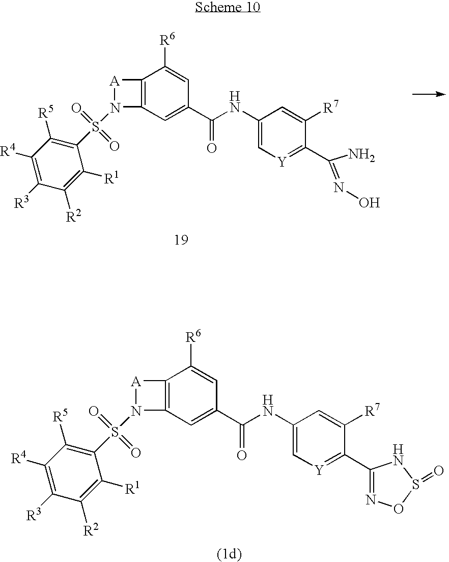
C12=C(C=C(C(NC3=C[Y]=C(C(N)=NO)C([R7])=C3)=O)C=C1[R6])N(S(C1=C([R5])C([R4])=C([R3])C([R2])=C1[R1])(=O)=O)[A]2.C12=C(C=C(C(NC3=C[Y]=C(C4=NOS(=O)N4)C([R7])=C3)=O)C=C1[R6])N(S(C1=C([R5])C([R4])=C([R3])C([R2])=C1[R1])(=O)=O)[A]2
